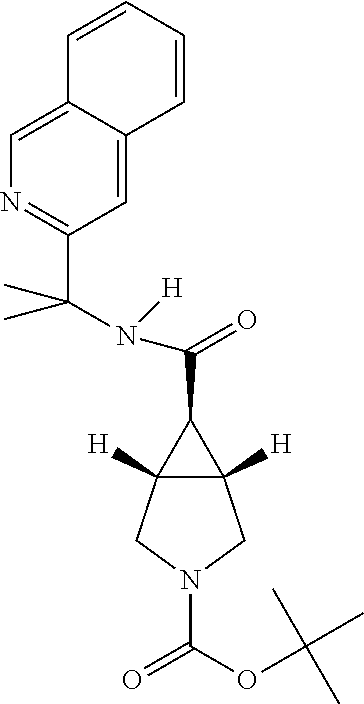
C1=CC=CC2=CC(C(N(C(=O)C3C4([H])C3([H])CN(C(=O)OC(C)(C)C)C4)[H])(C)C)=NC=C12
